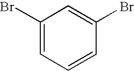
C1(Br)=CC=CC(Br)=C1
